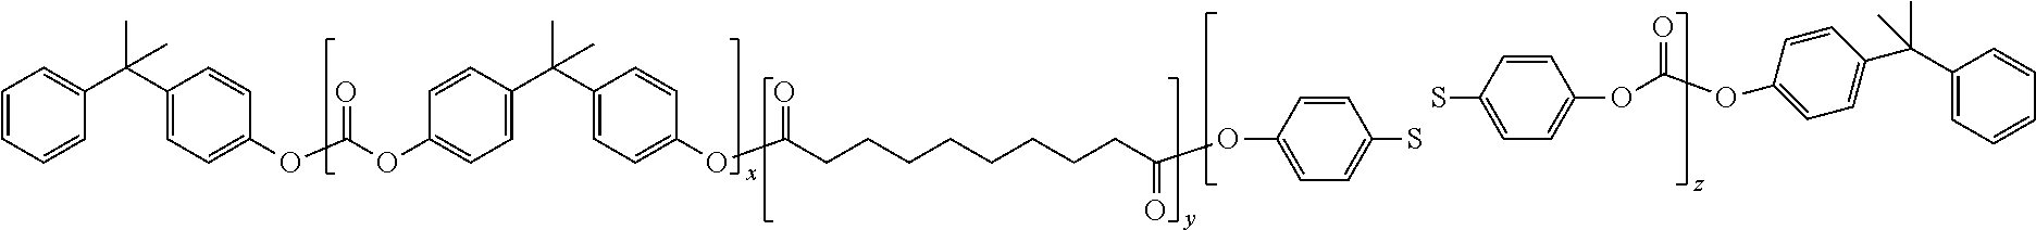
C1=CC=CC(C(C2=CC=C(OC(OC3=CC=C(C(C4=CC=C(OC(CCCCCCCCC(OC5=CC=C(S)C=C5)=O)=O)C=C4)(C)C)C=C3)=O)C=C2)(C)C)=C1.SC1=CC=C(OC(OC2=CC=C(C(C3=CC=CC=C3)(C)C)C=C2)=O)C=C1
